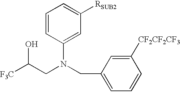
C1=CC(N(CC2=CC=CC([CF2CF2CF3])=C2)CC([F3C])O)=CC([RSUB2])=C1
